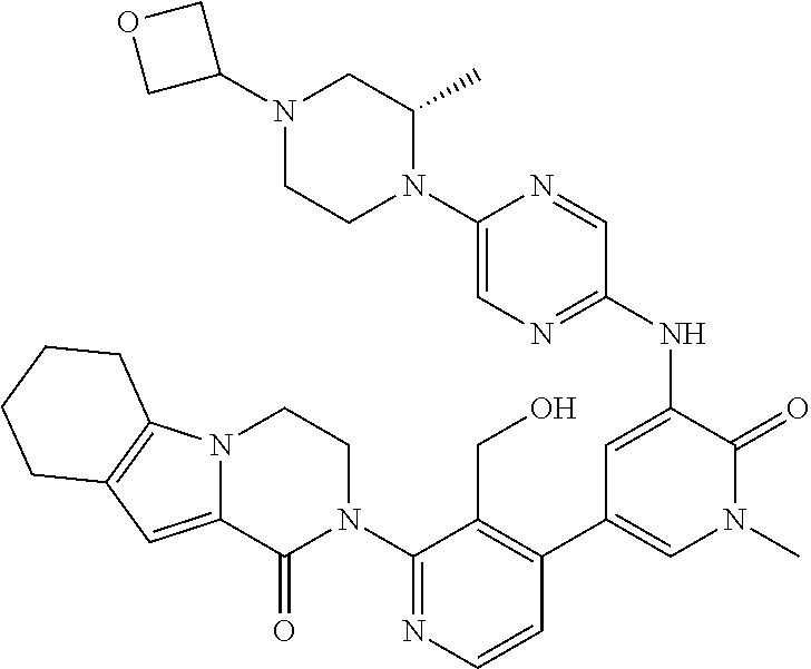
N12C(=CC3=C1CCCC3)C(=O)N(C1=NC=CC(C3=CN(C)C(=O)C(NC4=NC=C(N5C(C)CN(C6COC6)CC5)N=C4)=C3)=C1CO)CC2
